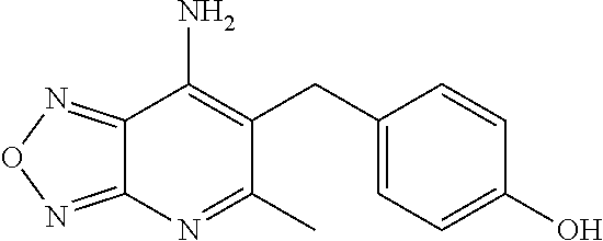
C12=NON=C1N=C(C)C(CC1=CC=C(O)C=C1)=C2N
